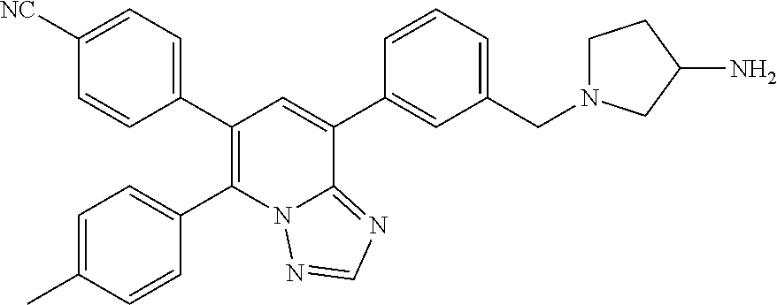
C1([NC])=CC=C(C2=C(C3=CC=C(C)C=C3)N3C(=NC=N3)C(C3=CC(CN4CCC(N)C4)=CC=C3)=C2)C=C1
